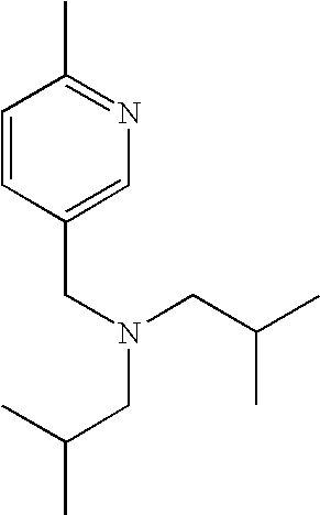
C1=CC(CN(CC(C)C)CC(C)C)=CN=C1C
